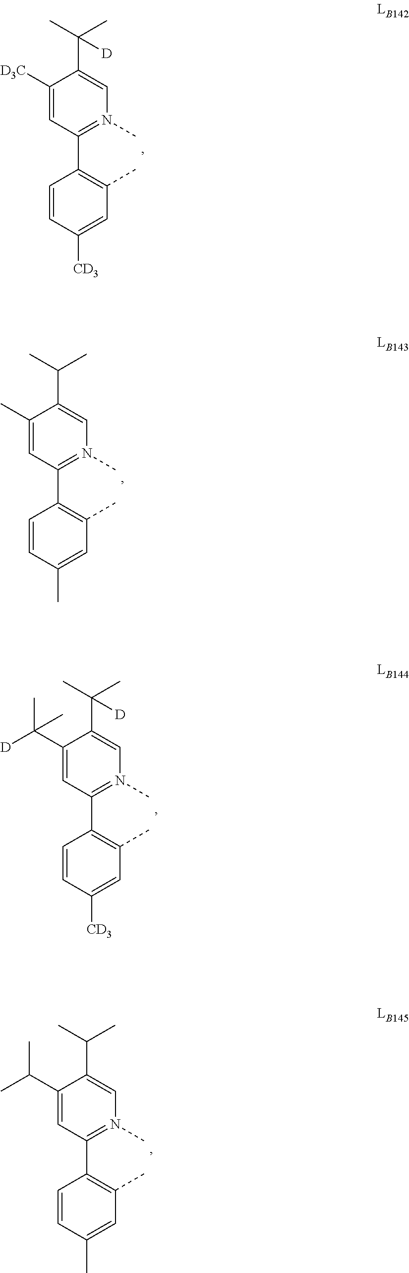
C1=CC([CD3])=CC(C)=C1C1=N(C)C=C(C(C)(C)[D])C([D3C])=C1.C1=CC(C)=CC(C)=C1C1=N(C)C=C(C(C)C)C(C)=C1.C1=CC([CD3])=CC(C)=C1C1=N(C)C=C(C(C)(C)[D])C(C([D])(C)C)=C1.C1=CC(C)=CC(C)=C1C1=N(C)C=C(C(C)C)C(C(C)C)=C1
